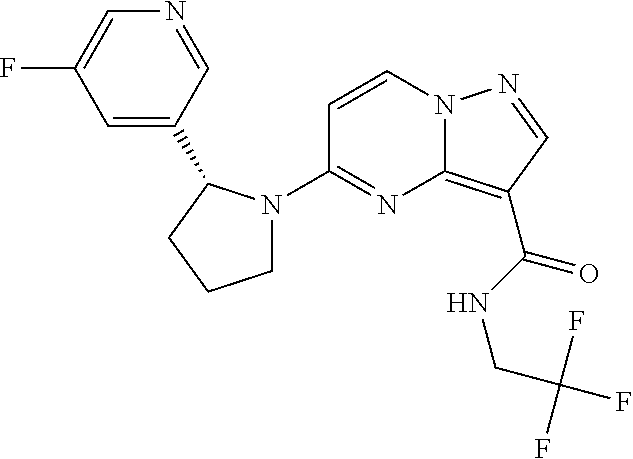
FC1=CN=CC(C2N(C3=NC4=C(C(NCC(F)(F)F)=O)C=NN4C=C3)CCC2)=C1
